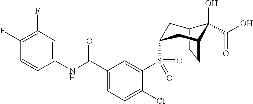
C12CCC(CC(S(C3=CC(C(NC4=CC(F)=C(F)C=C4)=O)=CC=C3Cl)(=O)=O)C1)C2(O)C(O)=O
